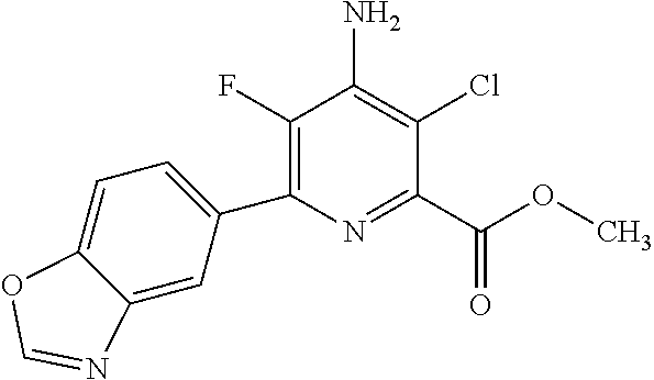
C1(C2=CC=C3C(=C2)N=CO3)=C(F)C(N)=C(Cl)C(C(OC)=O)=N1
